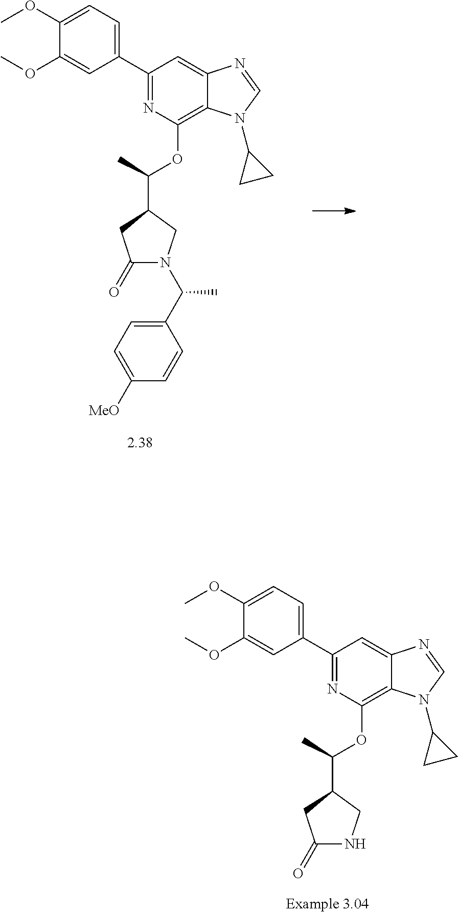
C1(C2=NC(OC(C3CC(=O)N(C(C4=CC=C([MeO])C=C4)C)C3)C)=C3C(=C2)N=CN3C2CC2)=CC=C(OC)C(OC)=C1.C1(C2=CC=C(OC)C(OC)=C2)=NC(OC(C2CC(=O)NC2)C)=C2C(=C1)N=CN2C1CC1
